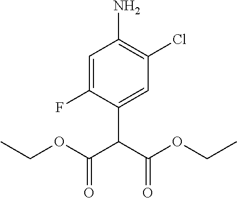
C1=C(F)C(C(C(OCC)=O)C(OCC)=O)=CC(Cl)=C1N
